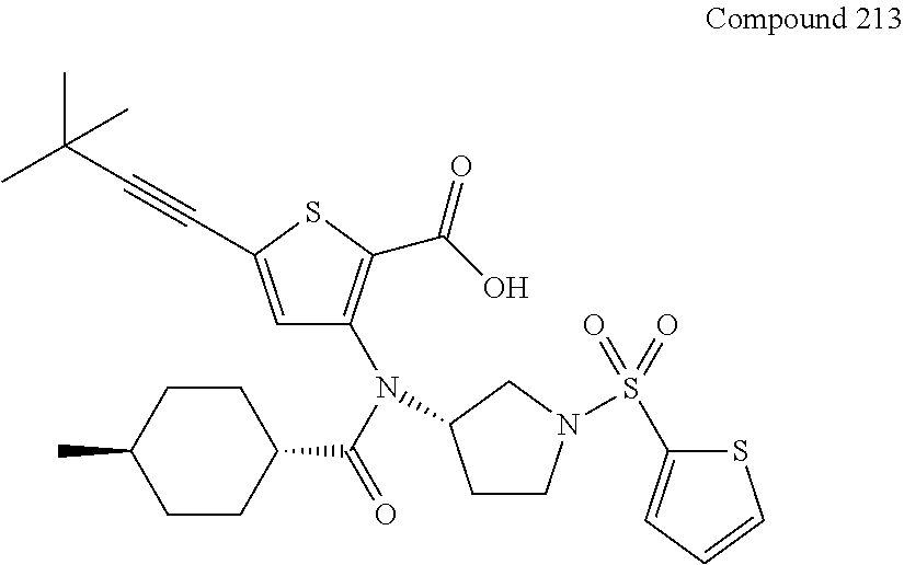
C1=C(C#CC(C)(C)C)SC(C(O)=O)=C1N(C1CCN(S(C2=CC=CS2)(=O)=O)C1)C(C1CCC(C)CC1)=O
